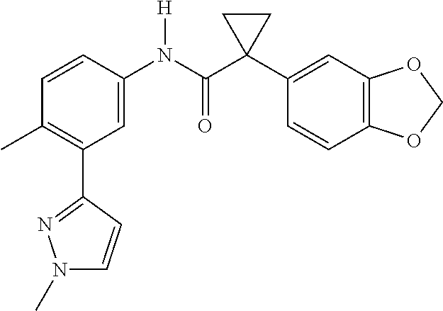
C1=C(N(C(C2(C3=CC4=C(C=C3)OCO4)CC2)=O)[H])C=CC(C)=C1C1=NN(C)C=C1
